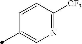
N1=C([CF3])C=CC(C)=C1
